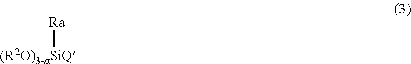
[(R2O)3-aSiQ][Ra]
